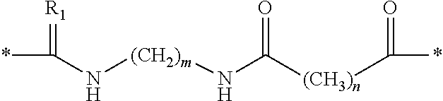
*C(=[R1])N[(CH2)m]NC([(CH3)n]C(*)=O)=O
